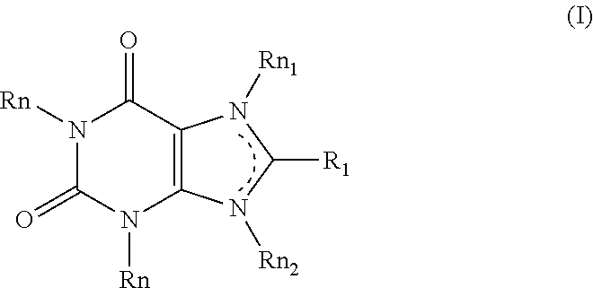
N1([Rn])C(=O)N([Rn])C2=C(C1=O)N([Rn1])C([R1])N2[Rn2]
